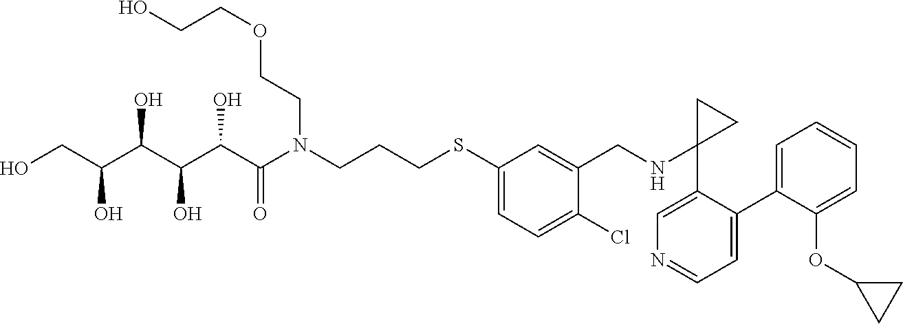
C1(SCCCN(C(C(C(C(C(CO)O)O)O)O)=O)CCOCCO)=CC=C(Cl)C(CNC2(C3=CN=CC=C3C3=CC=CC=C3OC3CC3)CC2)=C1
